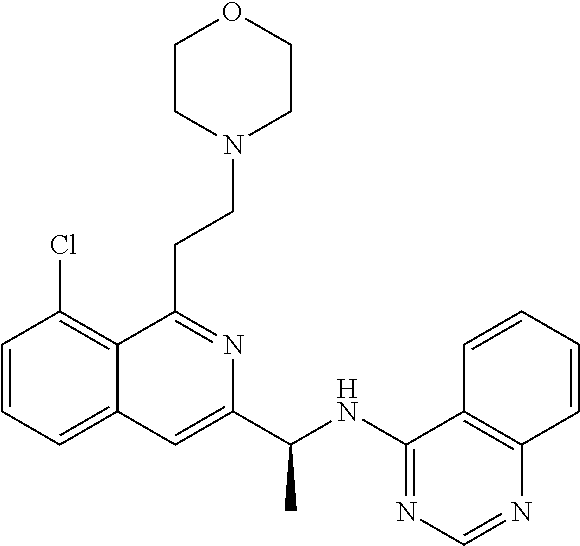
C1=CC=C2C(=C1Cl)C(CCN1CCOCC1)=NC(C(NC1=NC=NC3=C1C=CC=C3)C)=C2
